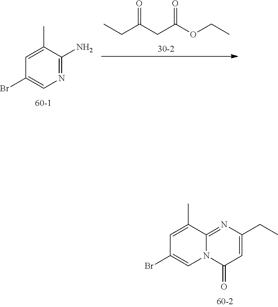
CCC(CC(OCC)=O)=O.N1=C(N)C(C)=CC(Br)=C1.N12C(=NC(CC)=CC1=O)C(C)=CC(Br)=C2
